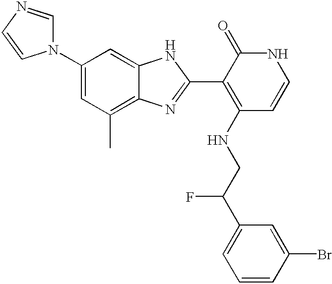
C1(N2C=NC=C2)=CC(C)=C2C(=C1)NC(C1=C(NCC(C3=CC=CC(Br)=C3)F)C=CNC1=O)=N2
